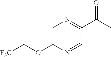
C1=C(OC[F3C])N=CC(C(C)=O)=N1
